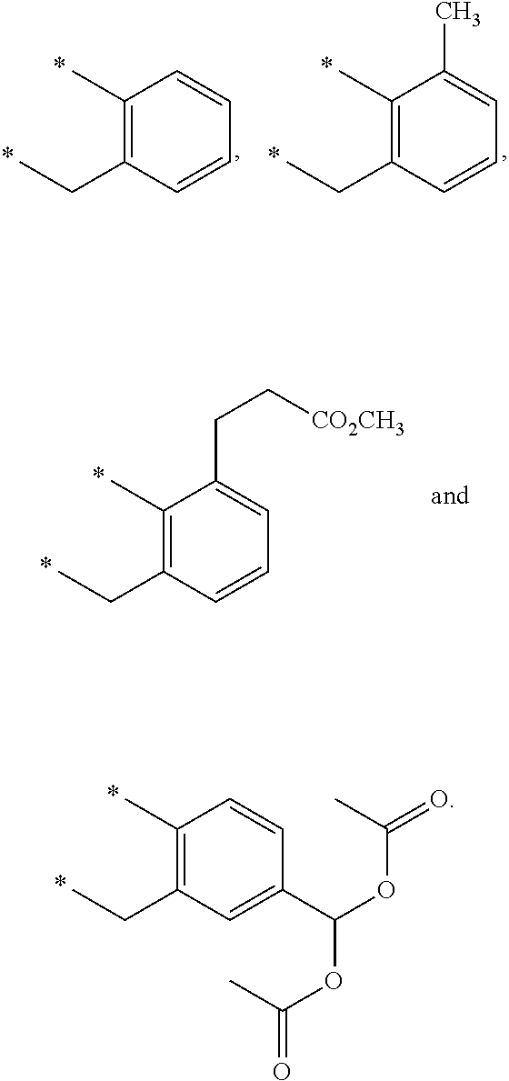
C1(C)=C(CC)C=C(C(OC(C)=O)OC(C)=O)C=C1.C1(C)=C(CC)C=CC=C1.C1(C)=C(CC)C=CC=C1C.C1(C)=C(CC)C=CC=C1CC[CO2CH3]
